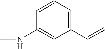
CNC1=CC(C=C)=CC=C1
